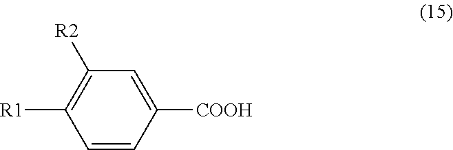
C1([COOH])=CC([R2])=C([R1])C=C1
